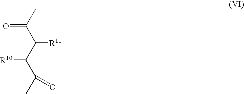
[R10]C(C(C)=O)C([R11])C(C)=O
